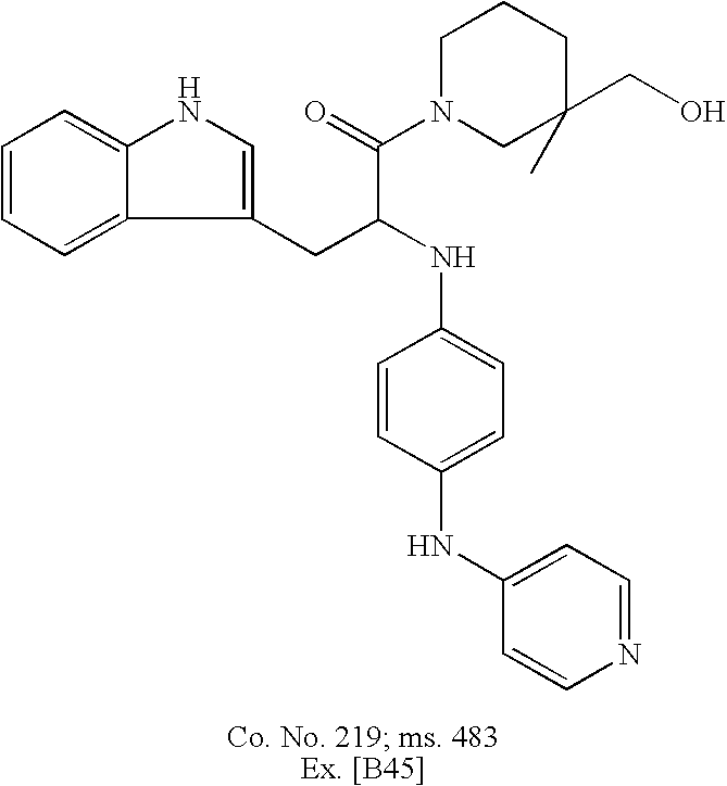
C1=CC=C2C(=C1)NC=C2CC(NC1=CC=C(NC2=CC=NC=C2)C=C1)C(=O)N1CC(CO)(C)CCC1
